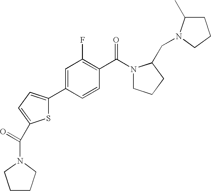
C1C(C)N(CC2N(C(C3=C(F)C=C(C4=CC=C(C(=O)N5CCCC5)S4)C=C3)=O)CCC2)CC1
